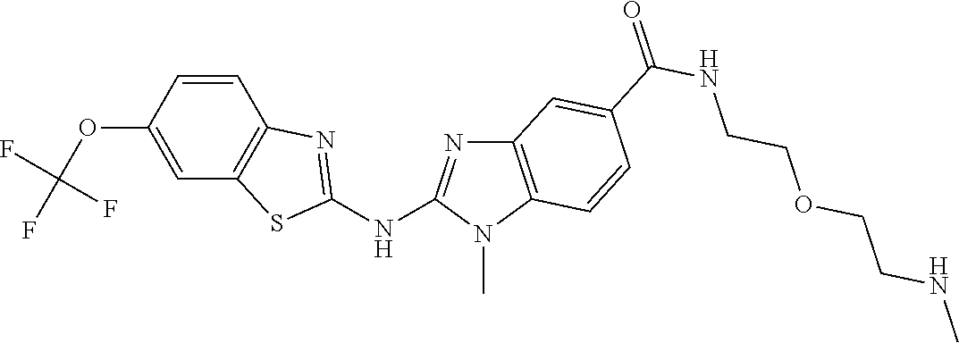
C1(OC(F)(F)F)=CC2=C(C=C1)N=C(NC1=NC3=C(N1C)C=CC(C(NCCOCCNC)=O)=C3)S2
